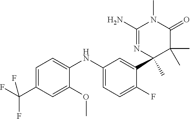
C1(N)=NC(C2=CC(NC3=CC=C(C(F)(F)F)C=C3OC)=CC=C2F)(C)C(C)(C)C(=O)N1C
